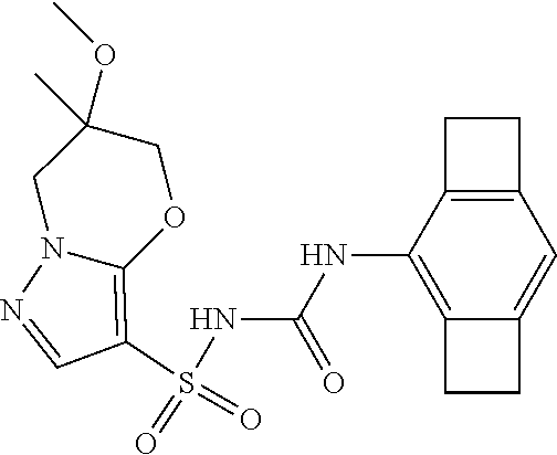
S(NC(NC1=C2C(=CC3=C1CC3)CC2)=O)(C1=C2N(N=C1)CC(C)(OC)CO2)(=O)=O
